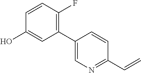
C1(C2=CN=C(C=C)C=C2)=C(F)C=CC(O)=C1
